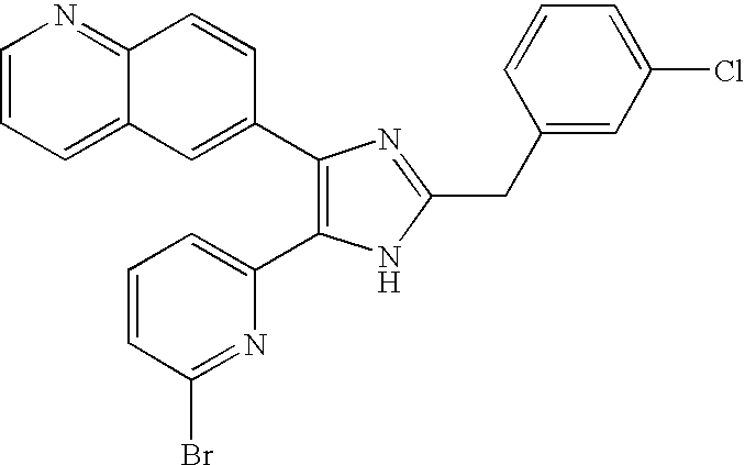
C1=CC=C2C(=N1)C=CC(C1=C(C3=CC=CC(Br)=N3)NC(CC3=CC(Cl)=CC=C3)=N1)=C2
